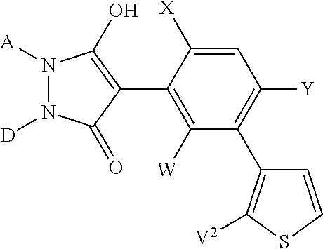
[D]N1N([A])C(O)=C(C2=C([W])C(C3=C([V2])SC=C3)=C([Y])C=C2[X])C1=O
